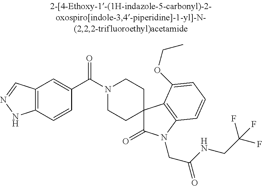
N1(C(C2=CC3=C(C=C2)NN=C3)=O)CCC2(CC1)C(=O)N(CC(=O)NCC(F)(F)F)C1=C2C(OCC)=CC=C1
